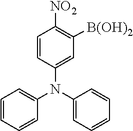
C1=C(N(C2=CC=CC=C2)C2=CC([B(OH)2])=C([NO2])C=C2)C=CC=C1
